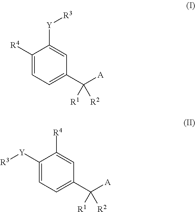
C1([R4])=CC=C(C([A])([R1])[R2])C=C1[Y][R3].C1([Y][R3])=CC=C(C([A])([R1])[R2])C=C1[R4]
